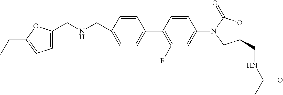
C1(CNC(C)=O)OC(=O)N(C2=CC(F)=C(C3=CC=C(CNCC4=CC=C(CC)O4)C=C3)C=C2)C1
